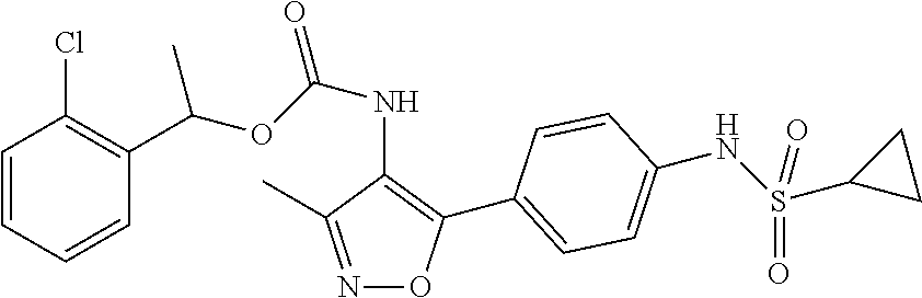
C1=CC=CC(C(OC(NC2=C(C3=CC=C(NS(C4CC4)(=O)=O)C=C3)ON=C2C)=O)C)=C1Cl
